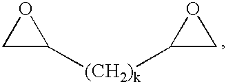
C1C([(CH2)k]C2CO2)O1
